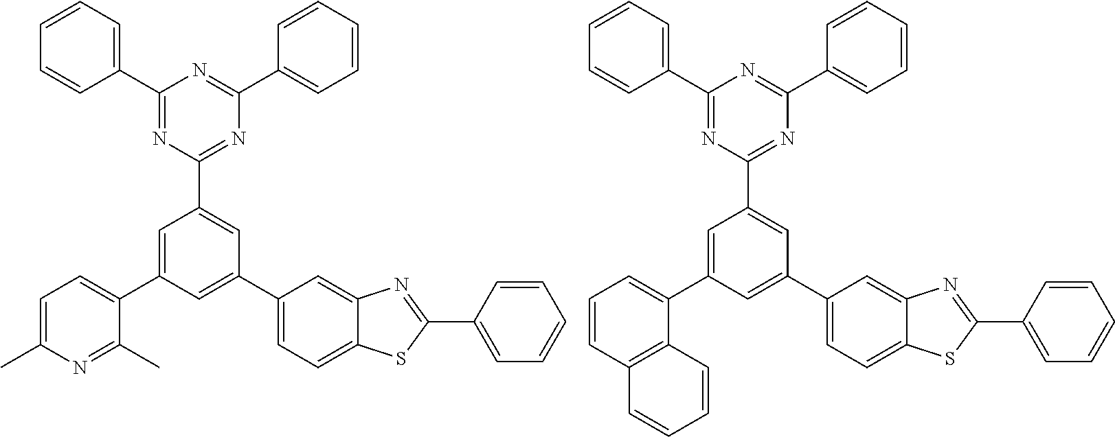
C1(C2=CC(C3=CC=CC4=C3C=CC=C4)=CC(C3=NC(C4=CC=CC=C4)=NC(C4=CC=CC=C4)=N3)=C2)=CC=C2C(=C1)N=C(C1=CC=CC=C1)S2.C1(C2=CC(C3=CC=C(C)N=C3C)=CC(C3=NC(C4=CC=CC=C4)=NC(C4=CC=CC=C4)=N3)=C2)=CC=C2C(=C1)N=C(C1=CC=CC=C1)S2
